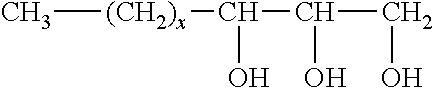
C[(CH2)x]C(O)C(O)CO
